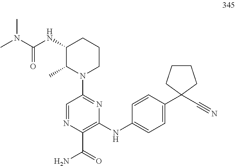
C1=NC(C(=O)N)=C(NC2=CC=C(C3(C#N)CCCC3)C=C2)N=C1N1CCCC(NC(N(C)C)=O)C1C
